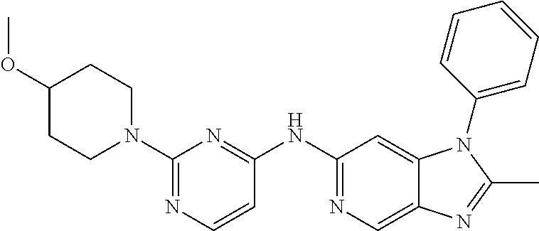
C1(N2CCC(OC)CC2)=NC=CC(NC2=NC=C3C(=C2)N(C2=CC=CC=C2)C(C)=N3)=N1
